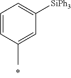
C1([SiPh3])=CC=CC(C)=C1
